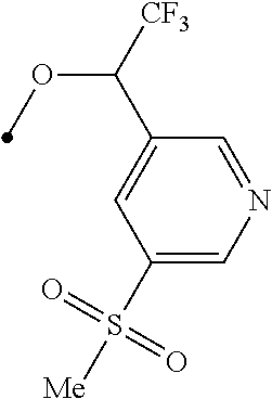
C1(S([Me])(=O)=O)=CN=CC(C([CF3])OC)=C1
